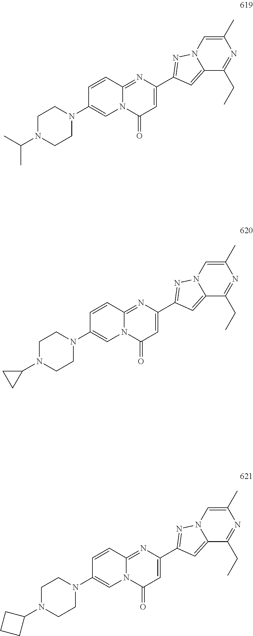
C1(C2=NN3C(=C2)C(CC)=NC(C)=C3)=CC(=O)N2C(=N1)C=CC(N1CCN(C(C)C)CC1)=C2.C1(C2=NN3C(=C2)C(CC)=NC(C)=C3)=CC(=O)N2C(=N1)C=CC(N1CCN(C3CC3)CC1)=C2.C1(C2=NN3C(=C2)C(CC)=NC(C)=C3)=CC(=O)N2C(=N1)C=CC(N1CCN(C3CCC3)CC1)=C2
